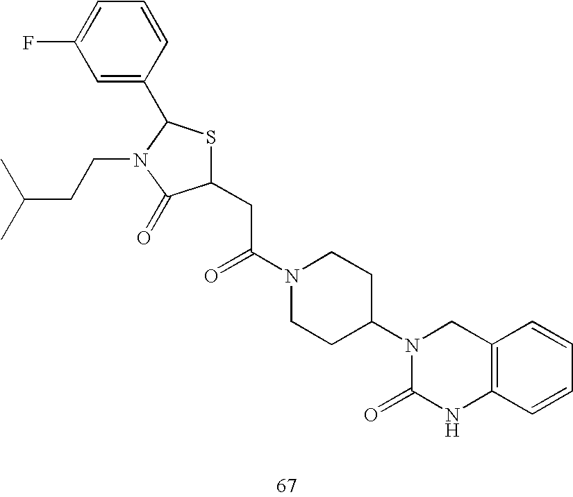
C1(CC(N2CCC(N3C(=O)NC4=C(C3)C=CC=C4)CC2)=O)SC(C2=CC(F)=CC=C2)N(CCC(C)C)C1=O
